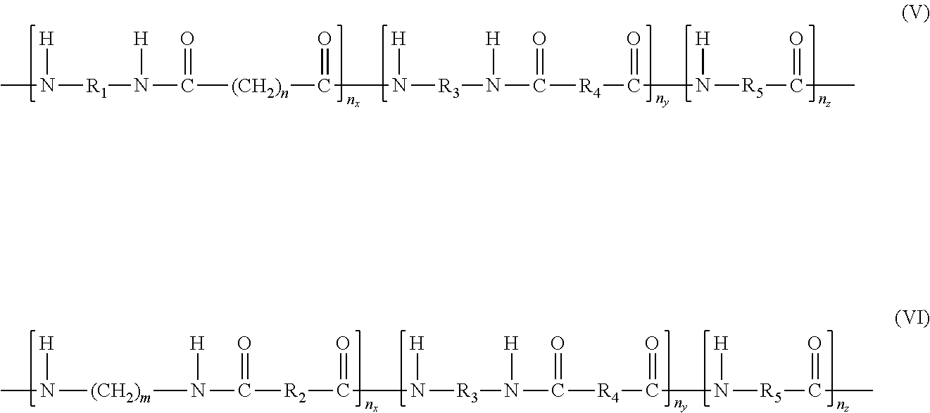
[H]N(C)[R1]N([H])C(=O)[(CH2)n]C(=O)N([H])[R3]N([H])C(=O)[R4]C(=O)N([H])[R5]C(C)=O.[H]N(C)[(CH2)m]N([H])C(=O)[R2]C(=O)N([H])[R3]N([H])C(=O)[R4]C(=O)N([H])[R5]C(C)=O
